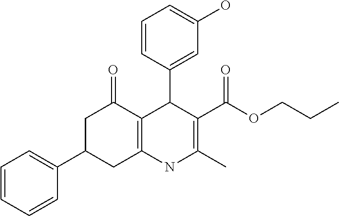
C1=CC(C2C3=C(NC(C)=C2C(OCCC)=O)CC(C2=CC=CC=C2)CC3=O)=CC(O)=C1
